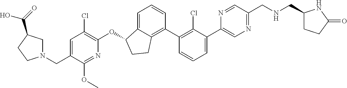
O(C1C2=CC=CC(C3=C(Cl)C(C4=CN=C(CNCC5CCC(=O)N5)C=N4)=CC=C3)=C2CC1)C1=C(Cl)C=C(CN2CC(C(=O)O)CC2)C(OC)=N1
